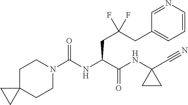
C12(CCN(C(NC(C(NC3(C#N)CC3)=O)CC(CC3=CC=CN=C3)(F)F)=O)CC1)CC2
